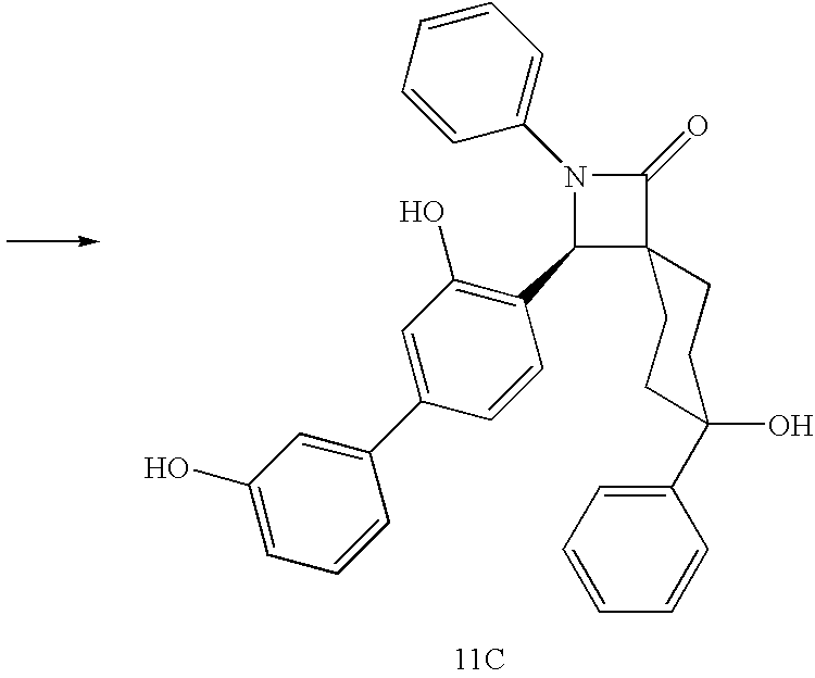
C1(C2=C(O)C=C(C3=CC(O)=CC=C3)C=C2)N(C2=CC=CC=C2)C(=O)C12CCC(O)(C1=CC=CC=C1)CC2.[11C]
